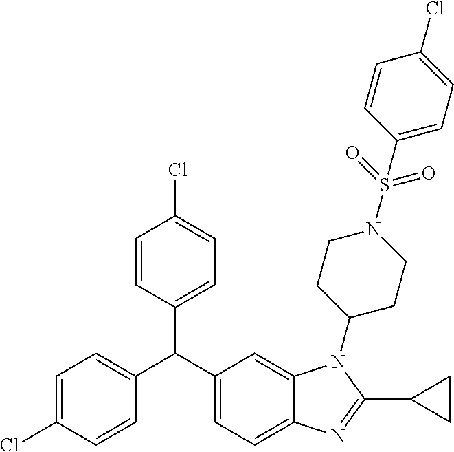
C1=C(Cl)C=CC(C(C2=CC=C3C(=C2)N(C2CCN(S(=O)(=O)C4=CC=C(Cl)C=C4)CC2)C(C2CC2)=N3)C2=CC=C(Cl)C=C2)=C1
